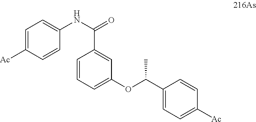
C1=C([Ac])C=CC(NC(=O)C2=CC(OC(C3=CC=C([Ac])C=C3)C)=CC=C2)=C1
